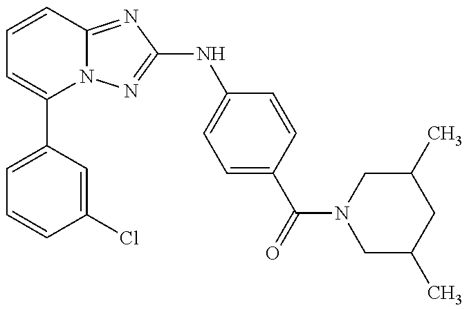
C1=C(C2=CC=CC3=NC(NC4=CC=C(C(=O)N5CC(C)CC(C)C5)C=C4)=NN23)C=C(Cl)C=C1
